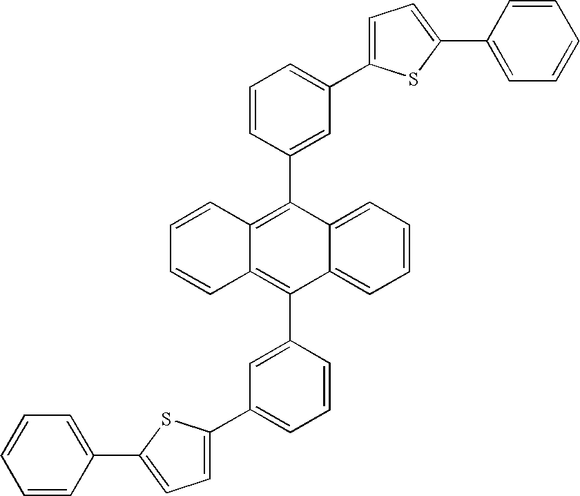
C1=CC=C(C2=CC=C(C3=CC=CC=C3)S2)C=C1C1=C2C(=C(C3=CC(C4=CC=C(C5=CC=CC=C5)S4)=CC=C3)C3=CC=CC=C13)C=CC=C2
